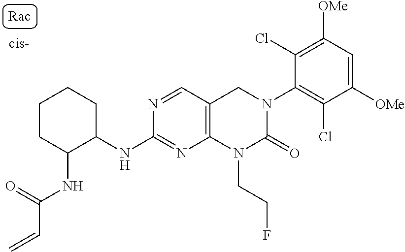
C1(NC2C(NC(=O)C=C)CCCC2)=NC2=C(C=N1)CN(C1=C(Cl)C([OMe])=CC([OMe])=C1Cl)C(=O)N2CCF
